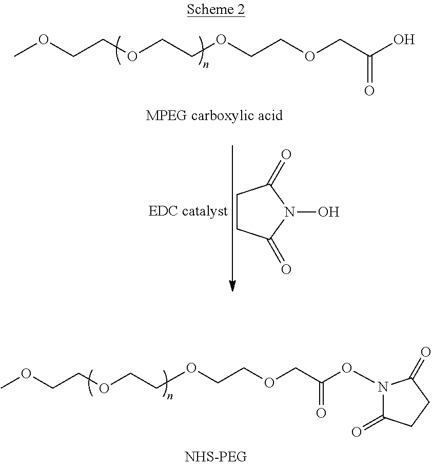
COCCOCCOCCOCC(ON1C(=O)CCC1=O)=O.COCCOCCOCCOCC(O)=O.C1CC(=O)N(O)C1=O
